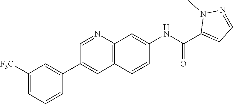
C1(C(NC2=CC3=C(C=C2)C=C(C2=CC([F3C])=CC=C2)C=N3)=O)=CC=NN1C
